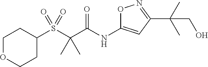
C1OCCC(S(C(C(NC2=CC(C(C)(C)CO)=NO2)=O)(C)C)(=O)=O)C1
